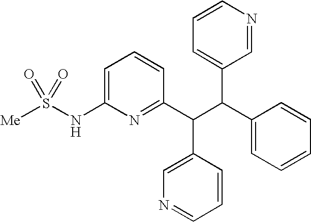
C1=C(NS([Me])(=O)=O)N=C(C(C(C2=CC=CC=C2)C2=CC=CN=C2)C2=CN=CC=C2)C=C1
